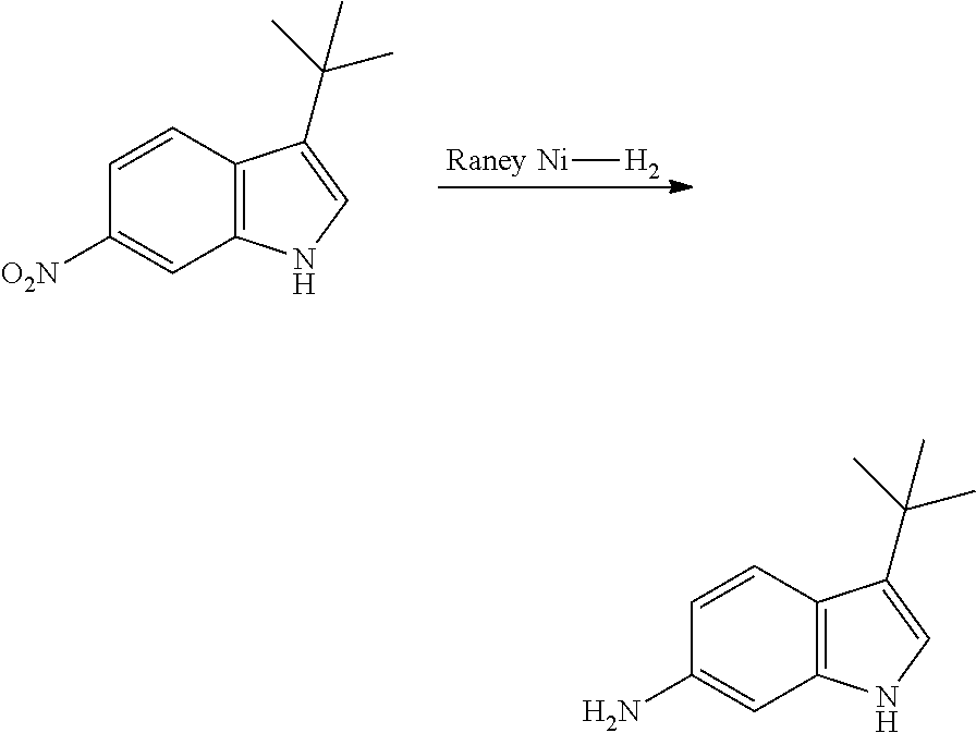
C1=CC2=C(C=C1[O2N])NC=C2C(C)(C)C.[Ni][H2].[Raney].C1=CC2=C(C=C1N)NC=C2C(C)(C)C
